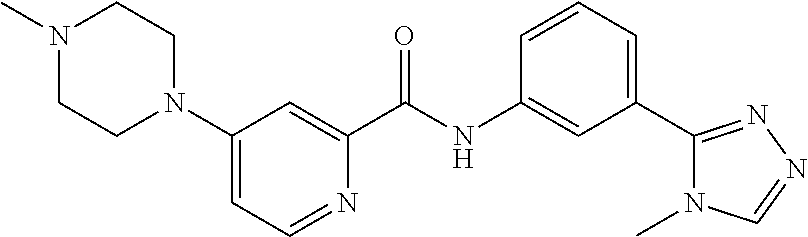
C1(N2CCN(C)CC2)=CC=NC(C(NC2=CC(C3=NN=CN3C)=CC=C2)=O)=C1
